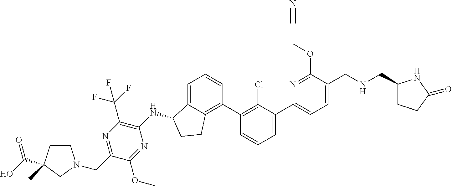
N(CC1=CC=C(C2=CC=CC(C3=C4C(=CC=C3)C(NC3=C(C(F)(F)F)N=C(CN5CCC(C)(C(O)=O)C5)C(OC)=N3)CC4)=C2Cl)N=C1OCC#N)CC1CCC(=O)N1
